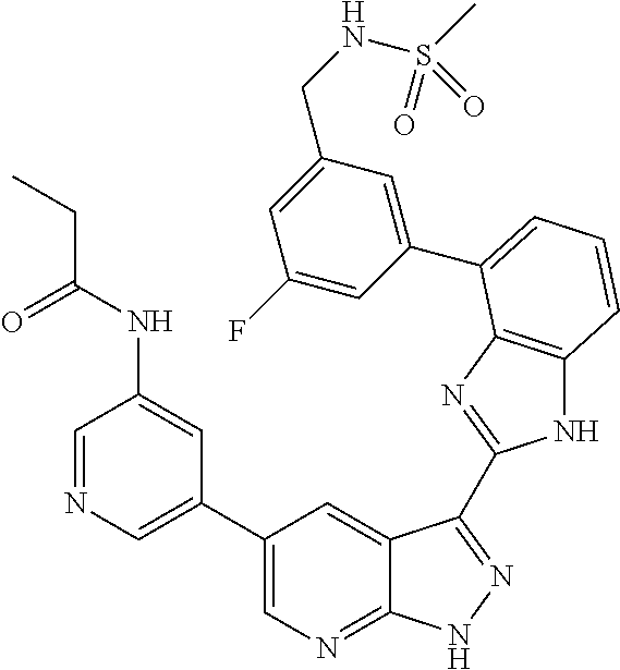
C1(C2=CN=C3C(=C2)C(C2=NC4=C(N2)C=CC=C4C2=CC(CNS(=O)(C)=O)=CC(F)=C2)=NN3)=CN=CC(NC(CC)=O)=C1
